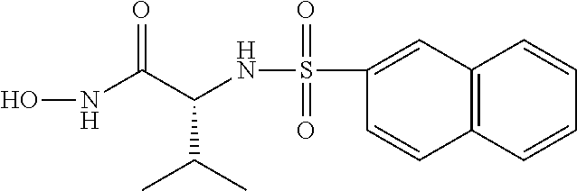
C12=C(C=CC=C1)C=CC(S(NC(C(NO)=O)C(C)C)(=O)=O)=C2
